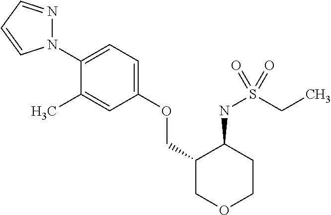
N1(C2=CC=C(OCC3COCCC3NS(CC)(=O)=O)C=C2C)N=CC=C1
